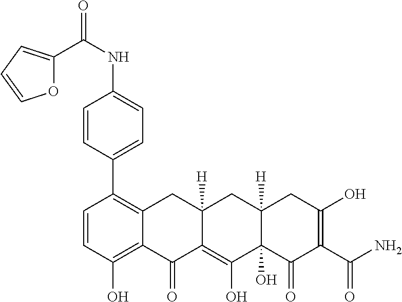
C1=CC(O)=C2C(=C1C1=CC=C(NC(=O)C3=CC=CO3)C=C1)CC1([H])C(=C(O)C3(O)C([H])(C1)CC(O)=C(C(N)=O)C3=O)C2=O
